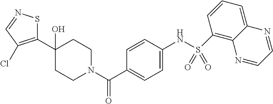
C1CN(C(C2=CC=C(NS(=O)(=O)C3=C4C(=CC=C3)N=CC=N4)C=C2)=O)CCC1(O)C1=C(Cl)C=NS1
